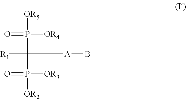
O=P([OR4])([OR5])C([R1])(C[A]B)P(=O)([OR3])[OR2]
